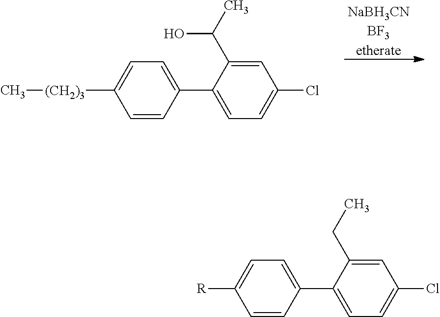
[NaBH3CNBF3 etherate].C1=C(C(C)O)C(C2=CC=C([(CH2)3]C)C=C2)=CC=C1Cl.C1=C(CC)C(C2=CC=C([R])C=C2)=CC=C1Cl
